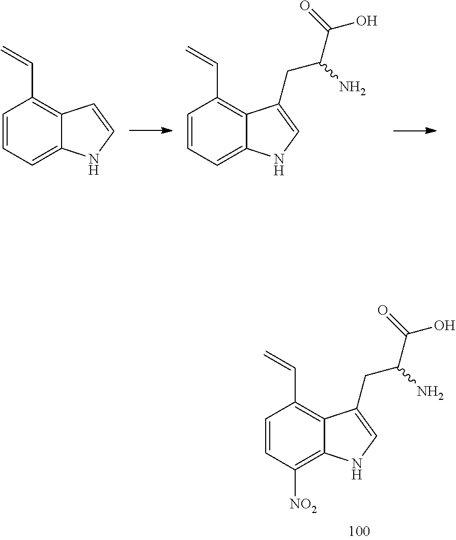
C1=CC=C2C(=C1C=C)C=CN2.C1=CC=C2C(=C1C=C)C(CC(N)C(O)=O)=CN2.C1=CC([NO2])=C2C(=C1C=C)C(CC(N)C(O)=O)=CN2
